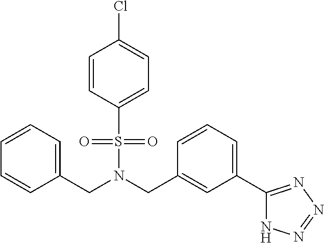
C1(CN(CC2=CC(C3=NN=NN3)=CC=C2)S(=O)(=O)C2=CC=C(Cl)C=C2)=CC=CC=C1
